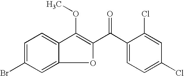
C1=C(Br)C=C2C(=C1)C(OC)=C(C(C1=CC=C(Cl)C=C1Cl)=O)O2
